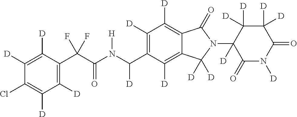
C1([D])=C([D])C(C(C(N(C(C2=C([D])C([D])=C3C(=C2[D])C([D])([D])N(C2([D])C(=O)N([D])C(=O)C([D])([D])C2([D])[D])C3=O)[D])[H])=O)(F)F)=C([D])C([D])=C1Cl
